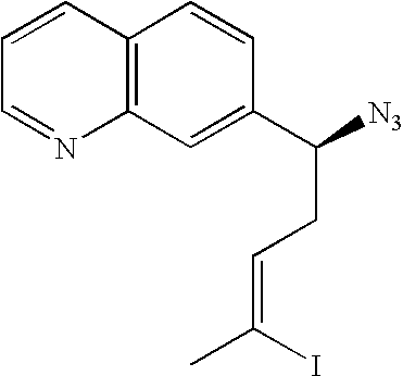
C1(C([N3])CC=C(C)I)=CC2=C(C=C1)C=CC=N2
